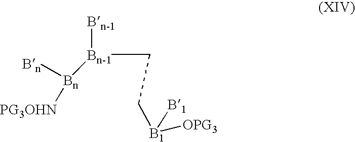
[PG3OHN][Bn]([Bn-1](CC[B1]([B1])[OPG3])[Bn-1])[Bn]
